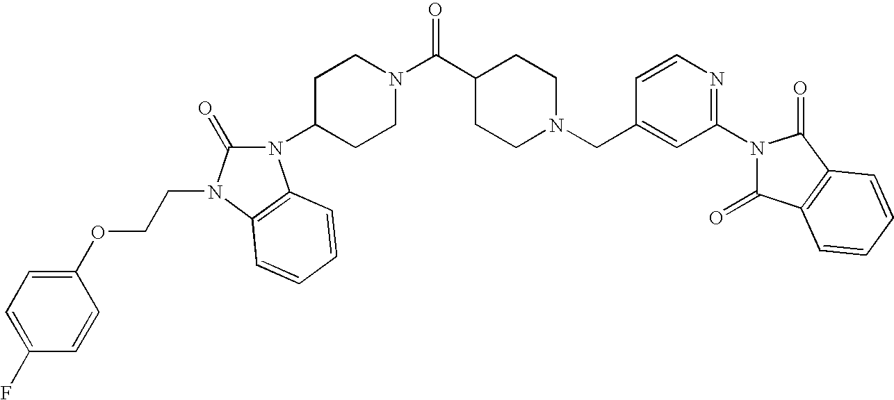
C(N1CCC(C(N2CCC(N3C(=O)N(CCOC4=CC=C(F)C=C4)C4=C3C=CC=C4)CC2)=O)CC1)C1=CC(N2C(=O)C3=C(C2=O)C=CC=C3)=NC=C1
